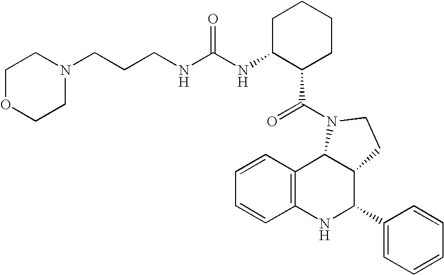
C12=C(NC(C3=CC=CC=C3)C3C1N(C(=O)C1CCCCC1NC(NCCCN1CCOCC1)=O)CC3)C=CC=C2
